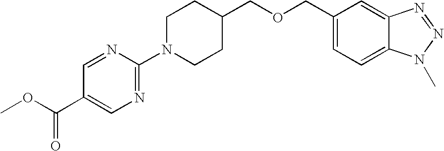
N1=C(N2CCC(COCC3=CC=C4C(=C3)N=NN4C)CC2)N=CC(C(=O)OC)=C1
